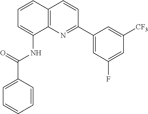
C1=CC2=C(C(NC(=O)C3=CC=CC=C3)=C1)N=C(C1=CC(F)=CC([CF3])=C1)C=C2
